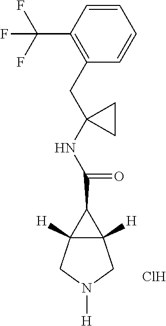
C(C1C2([H])C1([H])CN([H])C2)(NC1(CC2=C(C(F)(F)F)C=CC=C2)CC1)=O.Cl
